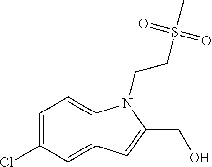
C1=C(Cl)C=C2C(=C1)N(CCS(C)(=O)=O)C(CO)=C2
